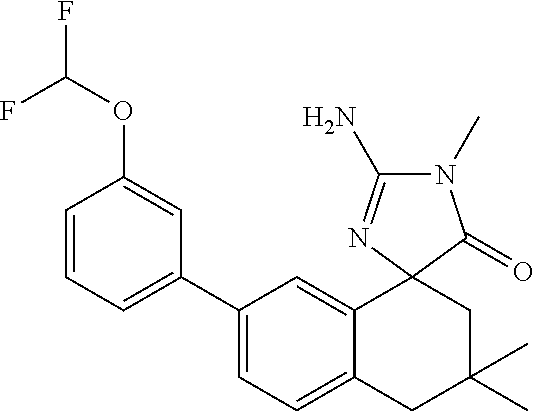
C1(C2=CC=CC(OC(F)F)=C2)=CC=C2C(=C1)C1(CC(C)(C)C2)C(=O)N(C)C(N)=N1
